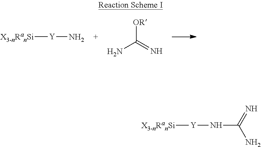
[Y]([X3-nRanSi])N.NC([OR])=N.[Y]([X3-nRanSi])NC(=N)N
